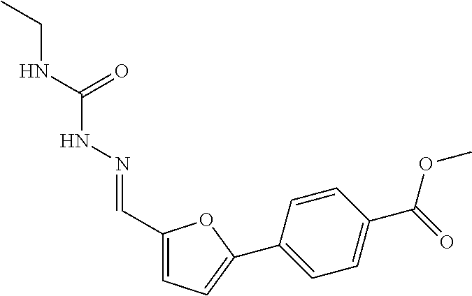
C1(C=NNC(NCC)=O)=CC=C(C2=CC=C(C(=O)OC)C=C2)O1
